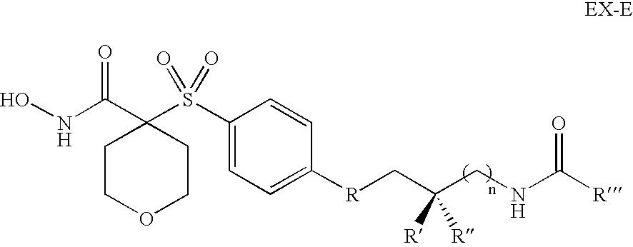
N(C(=O)C1(S(=O)(=O)C2=CC=C([R]CC(CNC([R])=O)([R])[R])C=C2)CCOCC1)O
